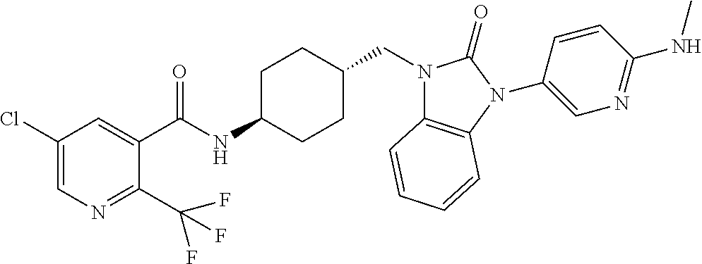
C1(Cl)=CN=C(C(F)(F)F)C(C(NC2CCC(CN3C4=C(N(C5=CN=C(NC)C=C5)C3=O)C=CC=C4)CC2)=O)=C1
